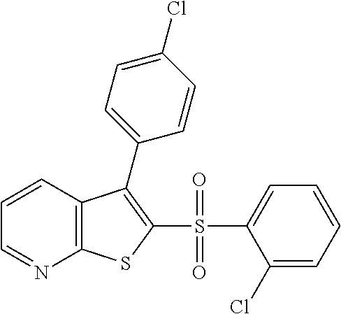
C1=CC2=C(N=C1)SC(S(C1=CC=CC=C1Cl)(=O)=O)=C2C1=CC=C(Cl)C=C1
